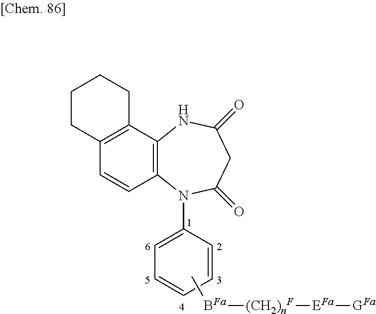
C12=C(C3=C(C=C1)CCCC3)NC(=O)CC(=O)N2C1=CC=CC=C1.C[BFa][(CH2)nF][EFa][GFa]
